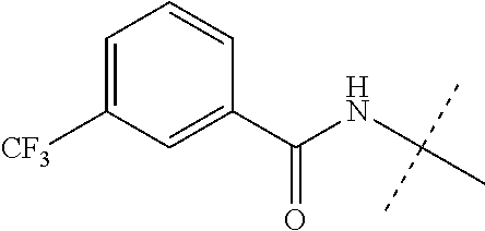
C1=C([CF3])C=C(C(NC(C)(C)C)=O)C=C1
